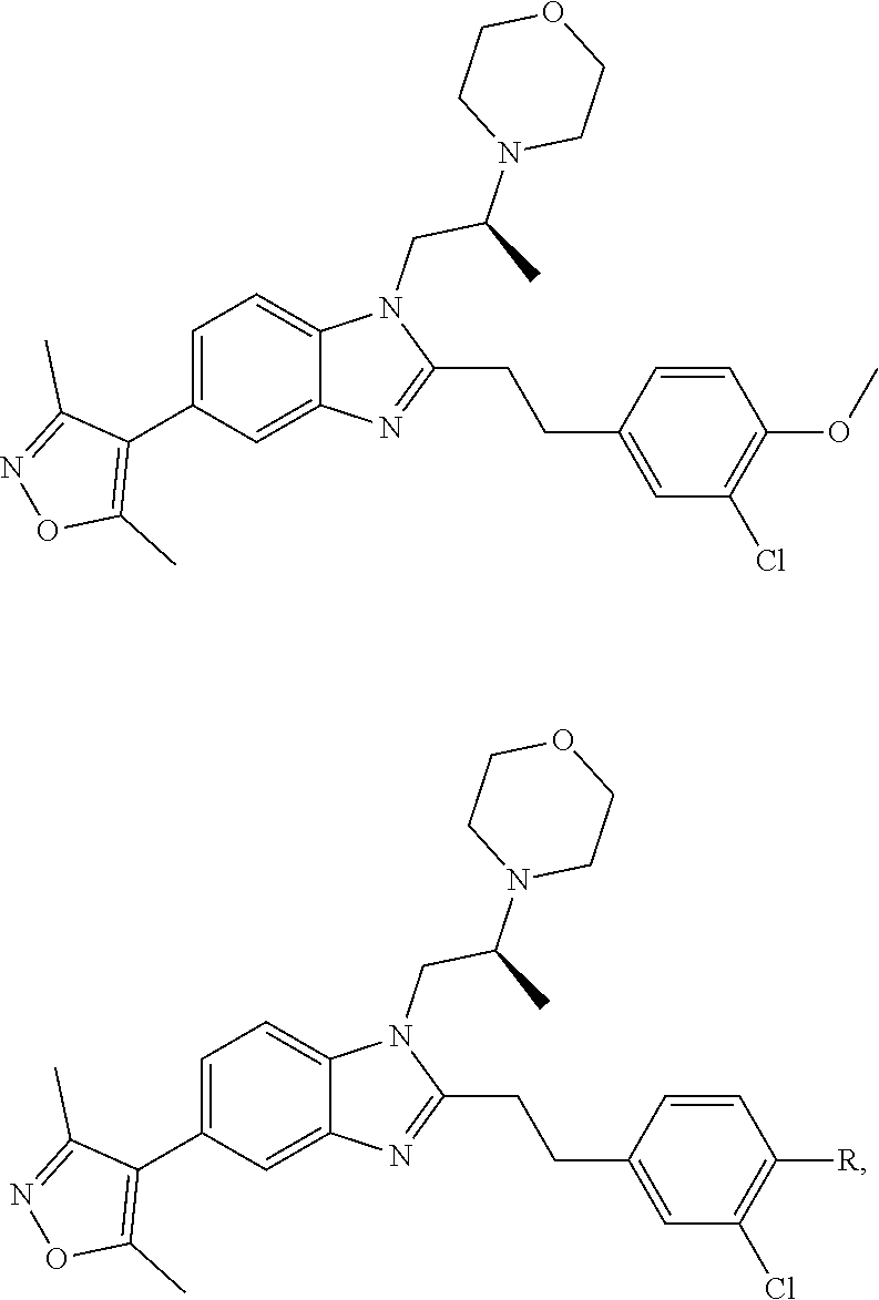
C1=C(C2=C(C)ON=C2C)C=C2C(=C1)N(CC(C)N1CCOCC1)C(CCC1=CC(Cl)=C(OC)C=C1)=N2.C1=C(C2=C(C)ON=C2C)C=C2C(=C1)N(CC(C)N1CCOCC1)C(CCC1=CC(Cl)=C([R])C=C1)=N2
